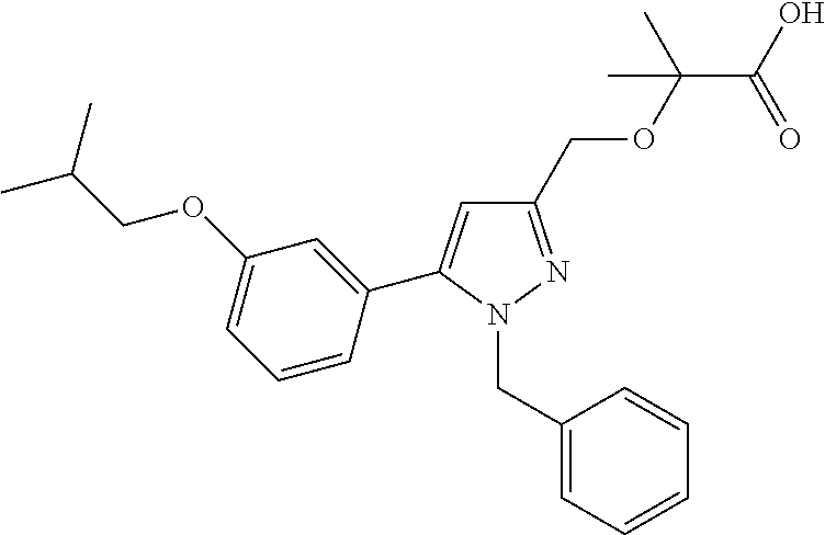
C1(COC(C(=O)O)(C)C)=NN(CC2=CC=CC=C2)C(C2=CC(OCC(C)C)=CC=C2)=C1
